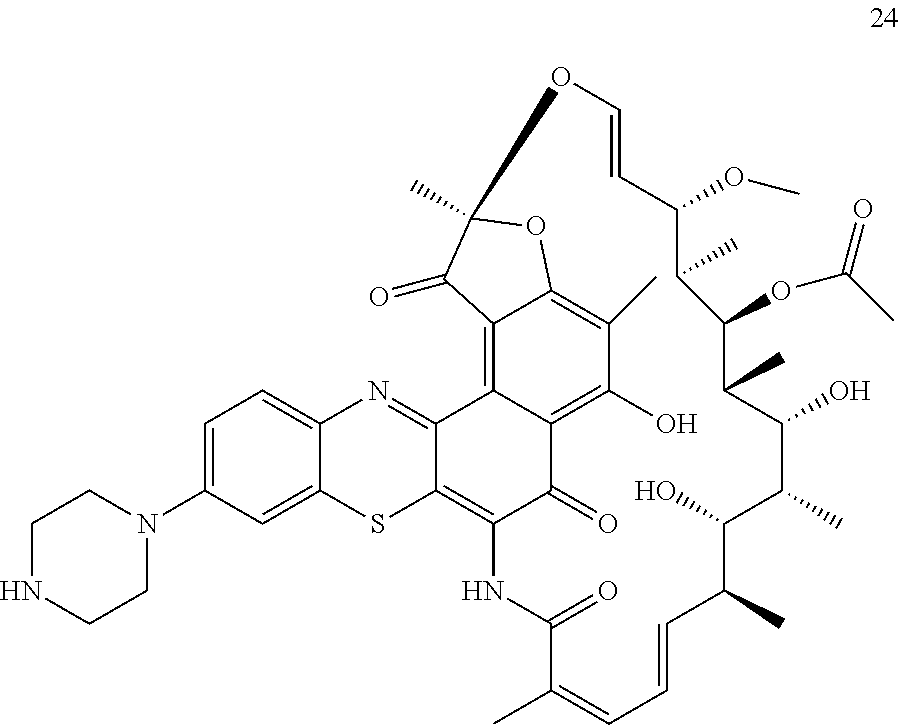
C1=C(N2CCNCC2)C=C2C(=C1)N=C1C(=C3C(=O)C4=C(O)C(C)=C5C(=C14)C(=O)C(C)(O5)OC=CC(OC)C(C)C(OC(=O)C)C(C)C(O)C(C)C(O)C(C)C=CC=C(C)C(=O)N3)S2
